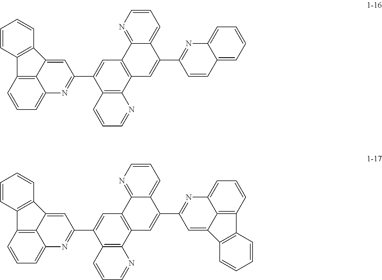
C1=CN=C2C(=C1)C(C1=NC3=CC=CC=C3C=C1)=CC1=C2C=C(C2=NC3=CC=CC4=C3C(=C2)C2=C4C=CC=C2)C2=C1N=CC=C2.C1=CN=C2C(=C1)C(C1=NC3=CC=CC4=C3C(=C1)C1=C4C=CC=C1)=CC1=C2C=C(C2=NC3=CC=CC4=C3C(=C2)C2=C4C=CC=C2)C2=C1N=CC=C2
